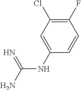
C(NC1=CC(Cl)=C(F)C=C1)(N)=N
